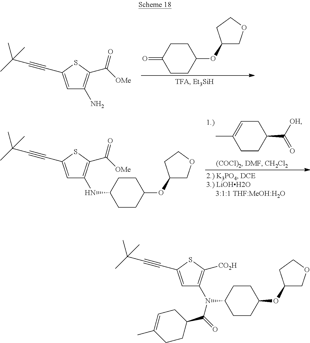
O=C1CCC(OC2COCC2)CC1.CC(C)(C#CC1=CC(N)=C(C([OMe])=O)S1)C.CC(C)(C#CC1=CC(N(C2CCC(OC3COCC3)CC2)C(=O)C2CC=C(C)CC2)=C([CO2H])S1)C.C1(C)=CCC(C([OH])=O)CC1.CC(C)(C#CC1=CC(NC2CCC(OC3COCC3)CC2)=C(C([OMe])=O)S1)C
